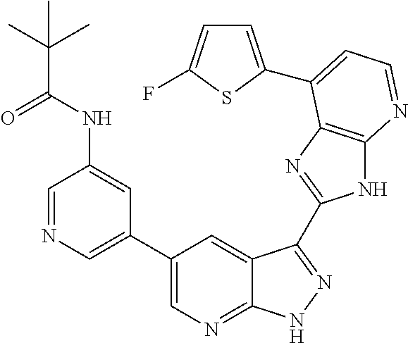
C1=NC=C(C2=CN=C3C(=C2)C(C2=NC4=C(N2)N=CC=C4C2=CC=C(F)S2)=NN3)C=C1NC(=O)C(C)(C)C
